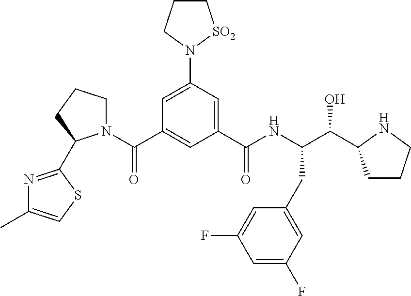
C1(C(N2CCCC2C2=NC(C)=CS2)=O)=CC(C(NC(C(O)C2CCCN2)CC2=CC(F)=CC(F)=C2)=O)=CC(N2CCC[SO2]2)=C1
